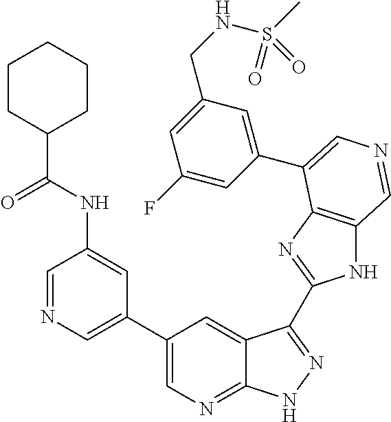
C1(C2=CN=CC(NC(C3CCCCC3)=O)=C2)=CN=C2C(=C1)C(C1=NC3=C(N1)C=NC=C3C1=CC(CNS(C)(=O)=O)=CC(F)=C1)=NN2
